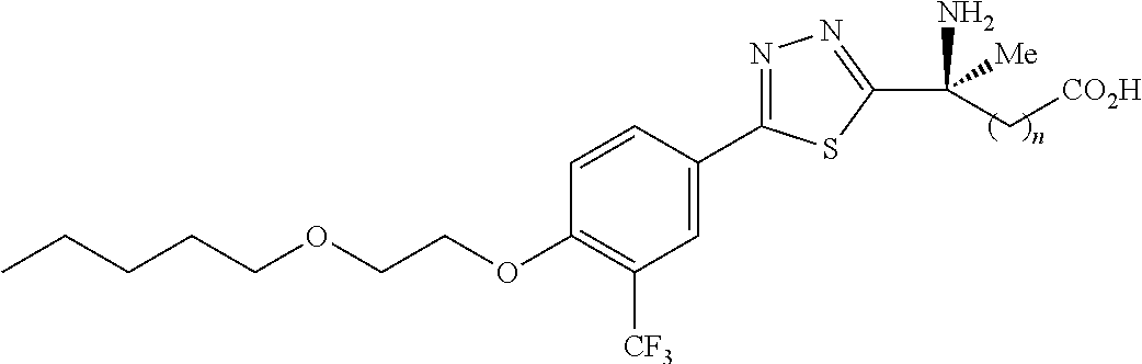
CCCCCOCCOC1=C([CF3])C=C(C2=NN=C(C(N)([Me])C[CO2H])S2)C=C1
